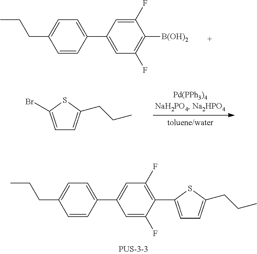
C1=C(Br)SC(CCC)=C1.C1(C2=CC(F)=C([B(OH)2])C(F)=C2)=CC=C(CCC)C=C1.C1(C2=CC(F)=C(C3=CC=C(CCC)S3)C(F)=C2)=CC=C(CCC)C=C1
